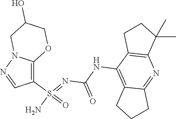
C(NC1=C2C(=NC3=C1CCC3(C)C)CCC2)(N=S(N)(=O)C1=C2N(N=C1)CC(O)CO2)=O
